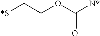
C(OC([N*])=O)C[*S]
